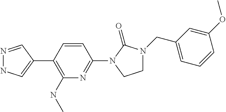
N1=CC(C2=C(NC)N=C(N3C(=O)N(CC4=CC=CC(OC)=C4)CC3)C=C2)=CN1
